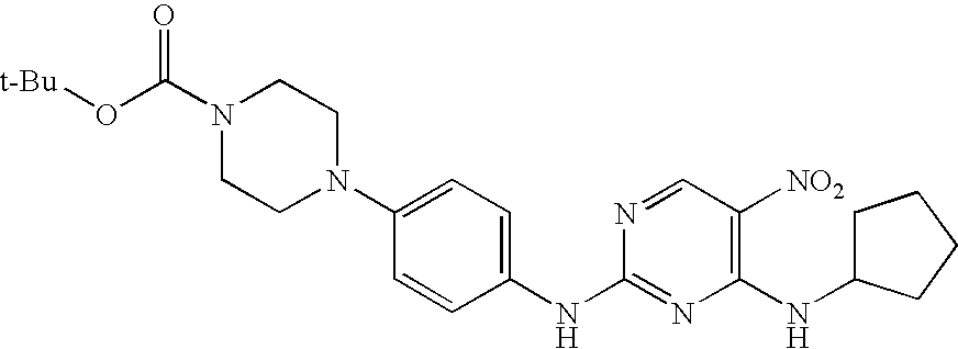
C1(NC2=CC=C(N3CCN(C(O[t-Bu])=O)CC3)C=C2)=NC(NC2CCCC2)=C([NO2])C=N1
